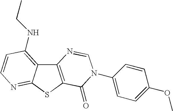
C12=C(SC3=NC=CC(NCC)=C13)C(=O)N(C1=CC=C(OC)C=C1)C=N2
